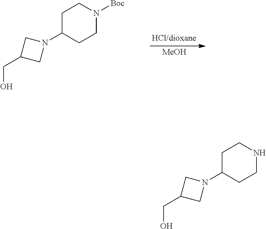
C1C(CO)CN1C1CCNCC1.C1C(CO)CN1C1CCN([Boc])CC1.[MeOH]
